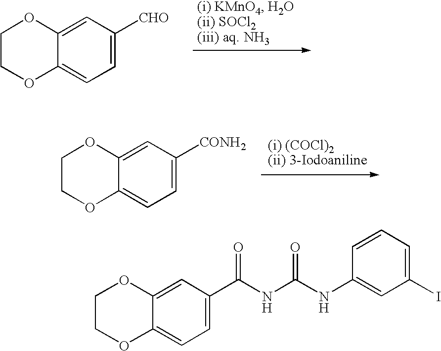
C1=C([CHO])C=C2C(=C1)OCCO2.C1=C([CONH2])C=C2C(=C1)OCCO2.C1=C(C(=O)NC(NC2=CC(I)=CC=C2)=O)C=C2C(=C1)OCCO2
